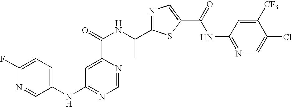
N1=C(C(NC(=O)C2=CC(NC3=CC=C(F)N=C3)=NC=N2)C)SC(C(=O)NC2=NC=C(Cl)C([CF3])=C2)=C1
